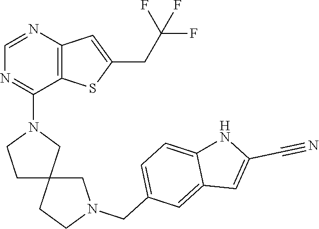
C12=C(SC(CC(F)(F)F)=C1)C(N1CCC3(C1)CCN(CC1=CC=C4C(=C1)C=C(C#N)N4)C3)=NC=N2
